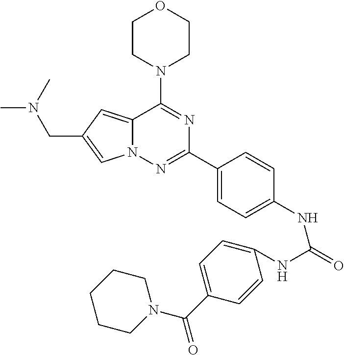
N12C(=CC(CN(C)C)=C1)C(N1CCOCC1)=NC(C1=CC=C(NC(NC3=CC=C(C(N4CCCCC4)=O)C=C3)=O)C=C1)=N2
